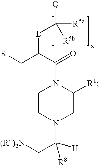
[L](C(C[R])C(N1CCN(C(C[(R4)2N])([H])[R8])CC1[R1])=O)C([Q])([R5a])[R5b]
